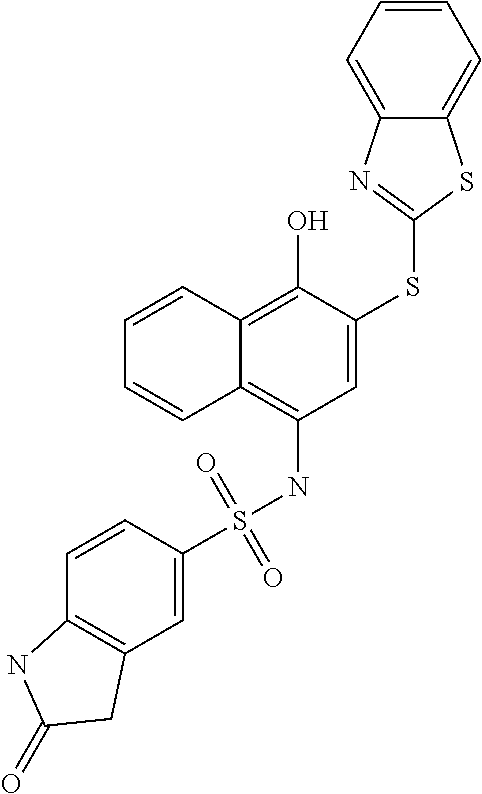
C1(S(NC2=C3C(=C(O)C(SC4=NC5=CC=CC=C5S4)=C2)C=CC=C3)(=O)=O)=CC2=C(C=C1)NC(=O)C2
